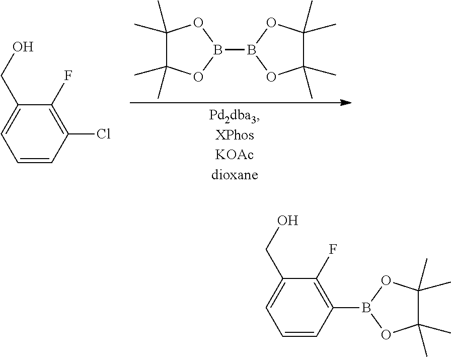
C1(C)(C)C(C)(C)OB(B2OC(C)(C)C(C)(C)O2)O1.C1=CC(Cl)=C(F)C(CO)=C1.C1=CC(B2OC(C)(C)C(C)(C)O2)=C(F)C(CO)=C1
